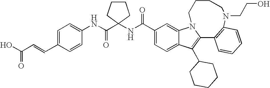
C1(C(NC2(C(NC3=CC=C(C=CC(O)=O)C=C3)=O)CCCC2)=O)=CC=C2C(=C1)N1C(=C2C2CCCCC2)C2=C(C=CC=C2)N(CCO)CCCC1
